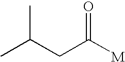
CC(CC([M])=O)C
